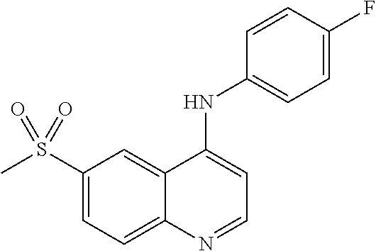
S(C1=CC=C2C(=C1)C(NC1=CC=C(F)C=C1)=CC=N2)(C)(=O)=O
